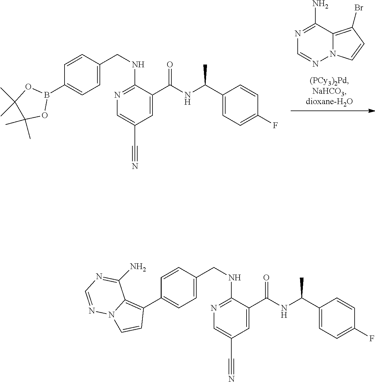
C12=C(Br)C=CN1N=CN=C2N.C1(C#N)=CN=C(NCC2=CC=C(B3OC(C)(C)C(C)(C)O3)C=C2)C(C(NC(C2=CC=C(F)C=C2)C)=O)=C1.C1(C#N)=CN=C(NCC2=CC=C(C3=C4N(C=C3)N=CN=C4N)C=C2)C(C(NC(C2=CC=C(F)C=C2)C)=O)=C1
